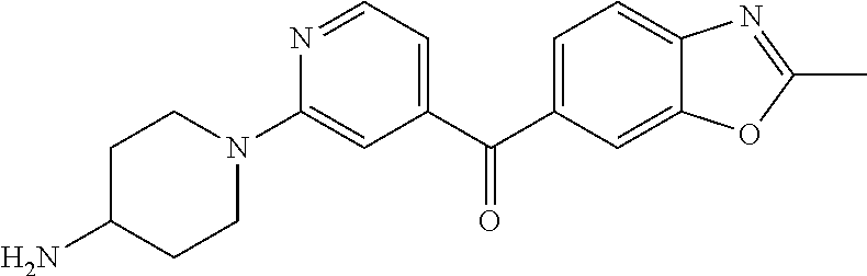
C1(C(C2=CC=C3C(=C2)OC(C)=N3)=O)=CC=NC(N2CCC(N)CC2)=C1
